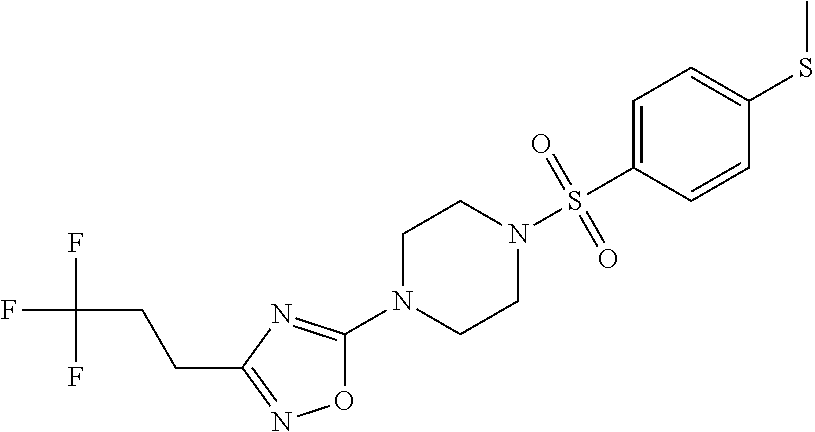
O1C(N2CCN(S(C3=CC=C(SC)C=C3)(=O)=O)CC2)=NC(CCC(F)(F)F)=N1
